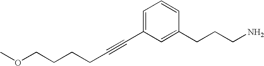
C(CCOC)CC#CC1=CC=CC(CCCN)=C1
